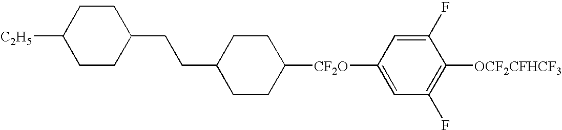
C1CC(CCC2CCC([CF2O]C3=CC(F)=C([OCF2CFHCF3])C(F)=C3)CC2)CCC1[C2H5]
